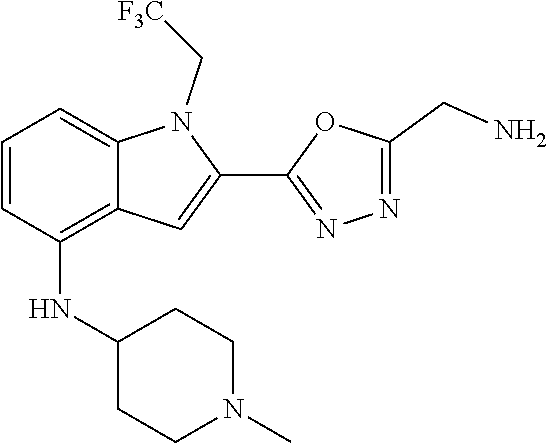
C12=C(NC3CCN(C)CC3)C=CC=C1N(C[F3C])C(C1=NN=C(CN)O1)=C2
